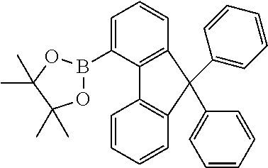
C12=C(C=CC=C1B1OC(C)(C)C(C)(C)O1)C(C1=CC=CC=C1)(C1=CC=CC=C1)C1=C2C=CC=C1
